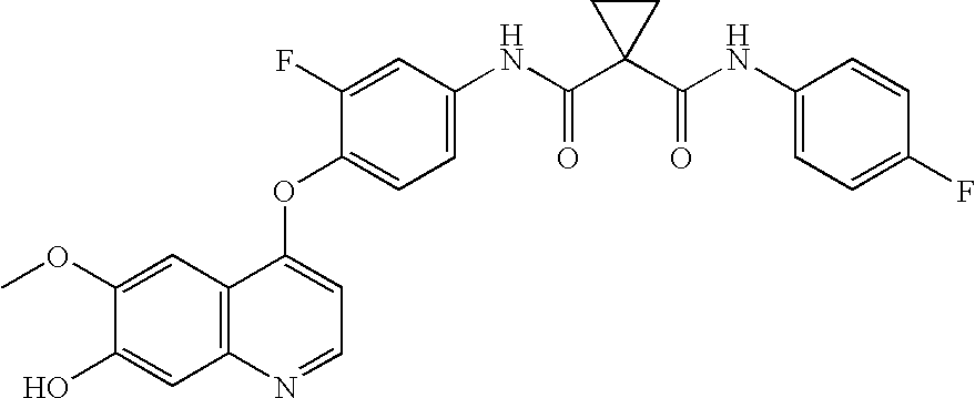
C1(NC(C2(C(NC3=CC=C(OC4=CC=NC5=C4C=C(OC)C(O)=C5)C(F)=C3)=O)CC2)=O)=CC=C(F)C=C1
